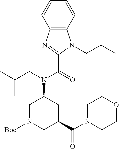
C12=C(C=CC=C1)N(CCC)C(C(N(CC(C)C)C1CN([Boc])CC(C(N3CCOCC3)=O)C1)=O)=N2
